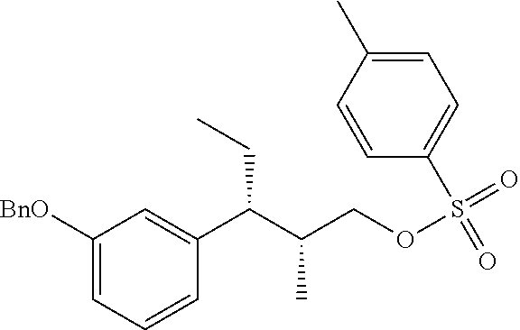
C1([BnO])=CC=CC(C(C(COS(=O)(=O)C2=CC=C(C)C=C2)C)CC)=C1
